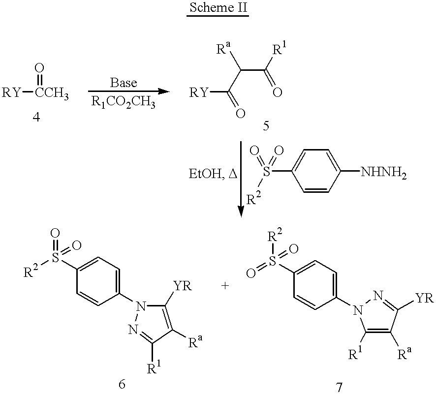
[RY][CCH3]=O.[RY]C(C(C([R1])=O)[Ra])=O.C1=CC([NHNH2])=CC=C1S(=O)(=O)[R2].C1=CC(N2N=C([R1])C([Ra])=C2[YR])=CC=C1S([R2])(=O)=O.C1=CC(N2C([R1])=C([Ra])C([YR])=N2)=CC=C1S(=O)(=O)[R2]
